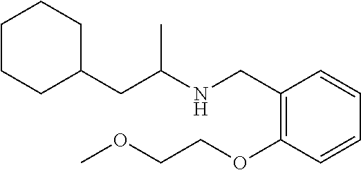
C1=CC(CNC(CC2CCCCC2)C)=C(OCCOC)C=C1
